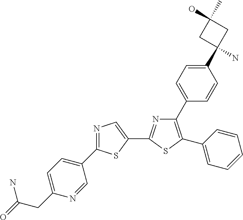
C1(C2=C(C3=CC=CC=C3)SC(C3=CN=C(C4=CC=C(CC(=O)N)N=C4)S3)=N2)=CC=C(C2(N)CC(C)(O)C2)C=C1
